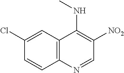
C12=C(C=C(Cl)C=C1)C(NC)=C([NO2])C=N2
